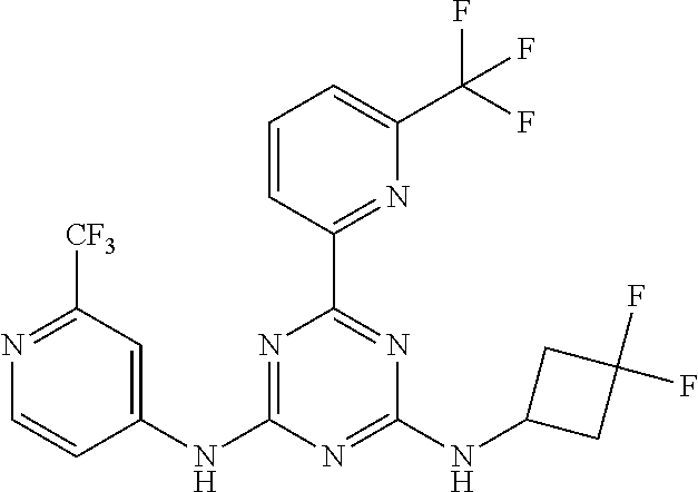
N1=C(NC2=CC([CF3])=NC=C2)N=C(NC2CC(F)(F)C2)N=C1C1=NC(C(F)(F)F)=CC=C1
